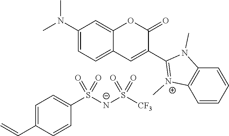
C1=C(C=C)C=CC(S([N-]S([CF3])(=O)=O)(=O)=O)=C1.CN(C1=CC=C2C(=C1)OC(=O)C(C1=[N+](C)C3=C(C=CC=C3)N1C)=C2)C
